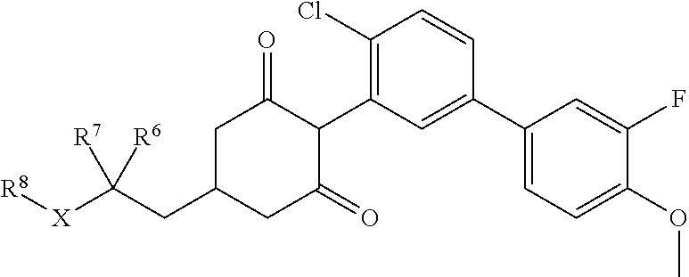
C1C(CC([X][R8])([R7])[R6])CC(=O)C(C2=C(Cl)C=CC(C3=CC=C(OC)C(F)=C3)=C2)C1=O
